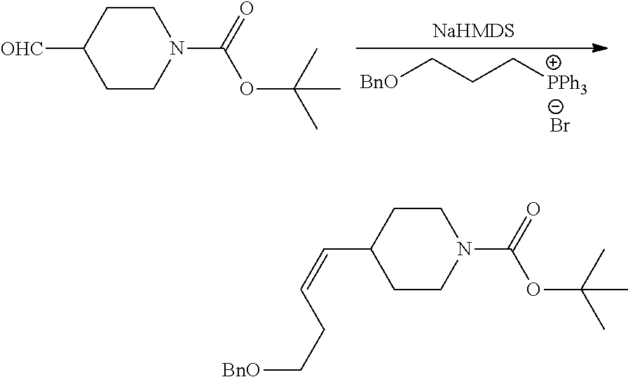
[Br-].[BnO]CCC[PPh3].C1CC([OHC])CCN1C(OC(C)(C)C)=O.C1CC(C=CCC[BnO])CCN1C(OC(C)(C)C)=O
